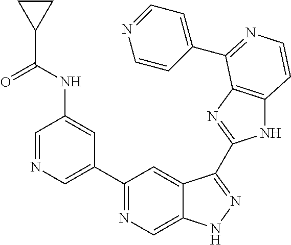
C1=NC=C(C2=NC=C3C(=C2)C(C2=NC4=C(N2)C=CN=C4C2=CC=NC=C2)=NN3)C=C1NC(C1CC1)=O
